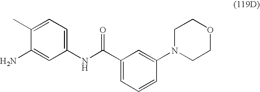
C1(N)=CC(NC(C2=CC=CC(N3CCOCC3)=C2)=O)=CC=C1C
